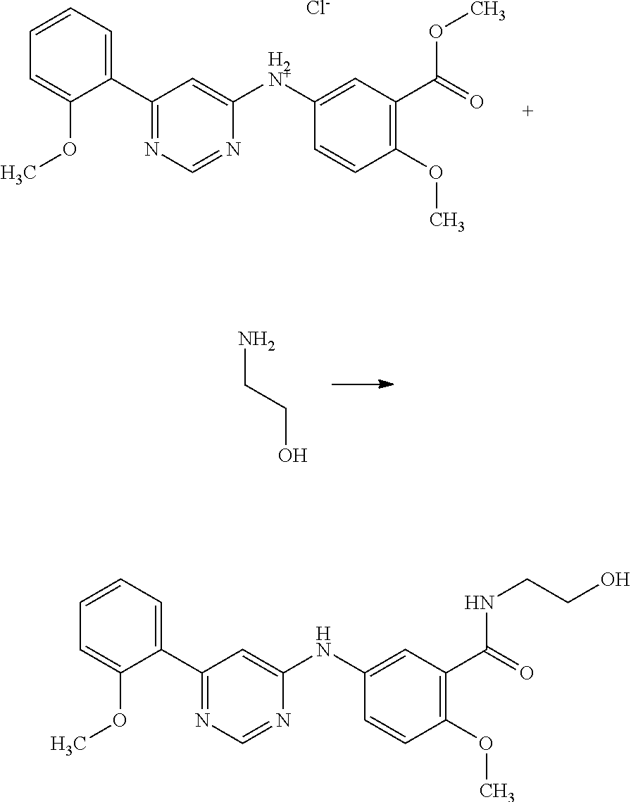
C1(C2=NC=NC([H2N+]C3=CC(C(=O)OC)=C(OC)C=C3)=C2)=CC=CC=C1OC.[Cl-].NCCO.C1(C2=NC=NC(NC3=CC(C(=O)NCCO)=C(OC)C=C3)=C2)=CC=CC=C1OC
